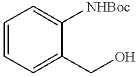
C1=CC=C(CO)C([NHBoc])=C1
